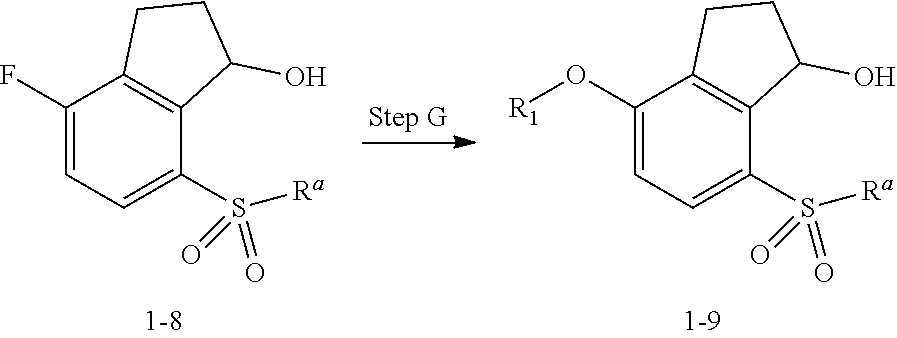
C1(O[R1])=CC=C(S(=O)([Ra])=O)C2=C1CCC2O.C1(F)=CC=C(S(=O)([Ra])=O)C2=C1CCC2O
